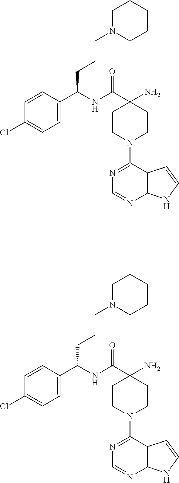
C1(N)(C(=O)NC(C2=CC=C(Cl)C=C2)CCCN2CCCCC2)CCN(C2=NC=NC3=C2C=CN3)CC1.C1(N)(C(=O)NC(C2=CC=C(Cl)C=C2)CCCN2CCCCC2)CCN(C2=NC=NC3=C2C=CN3)CC1
